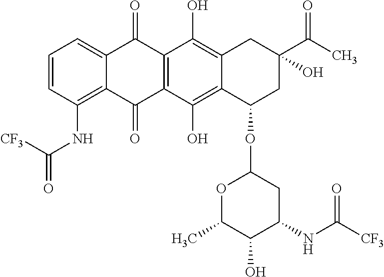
C1=CC(NC(=O)[CF3])=C2C(=C1)C(=O)C1=C(C2=O)C(O)=C2C(=C1O)CC(O)(C(C)=O)CC2OC1OC(C)C(O)C(NC(=O)[CF3])C1
